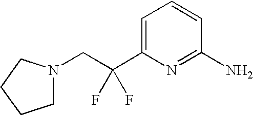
C1=C(C(CN2CCCC2)(F)F)N=C(N)C=C1
